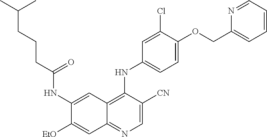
C1(NC(CCCC(C)C)=O)=CC2=C(NC3=CC=C(OCC4=CC=CC=N4)C(Cl)=C3)C([CN])=CN=C2C=C1[OEt]
